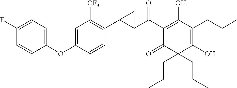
C1(C(C2=C(O)C(CCC)=C(O)C(CCC)(CCC)C2=O)=O)C(C2=C([CF3])C=C(OC3=CC=C(F)C=C3)C=C2)C1
